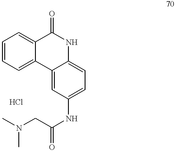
C1=CC=C2C(=C1)C(=O)NC1=CC=C(NC(=O)CN(C)C)C=C21
